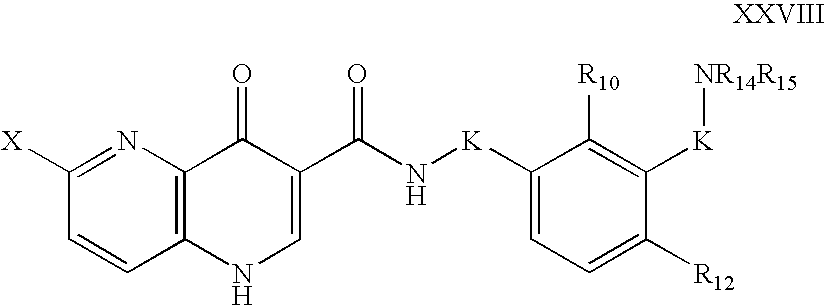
C1=CC2=C(N=C1[X])C(=O)C(C(N[K]C1=CC=C([R12])C([K][NR14R15])=C1[R10])=O)=CN2
